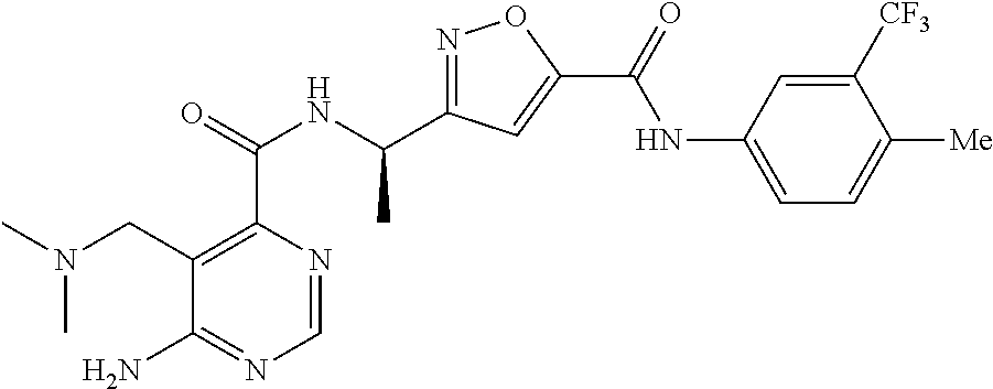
C1=NC(C(=O)NC(C2=NOC(C(=O)NC3=CC=C([Me])C([CF3])=C3)=C2)C)=C(CN(C)C)C(N)=N1
